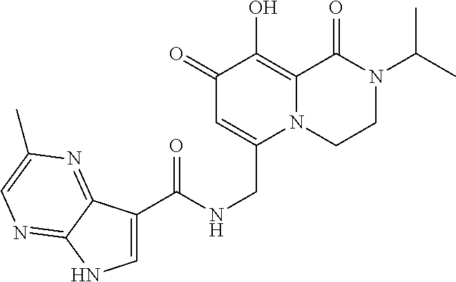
C1=C(C(NCC2=CC(=O)C(O)=C3N2CCN(C(C)C)C3=O)=O)C2=NC(C)=CN=C2N1
